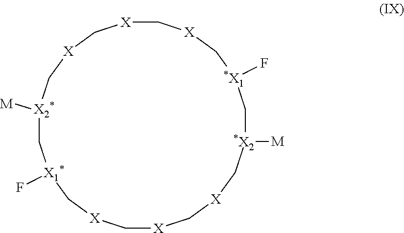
[X]1C[X]C[*X2]([M])C[*X1](F)C[X]C[X]C[X]C[X2*]([M])C[X1*](F)C[X]C1
